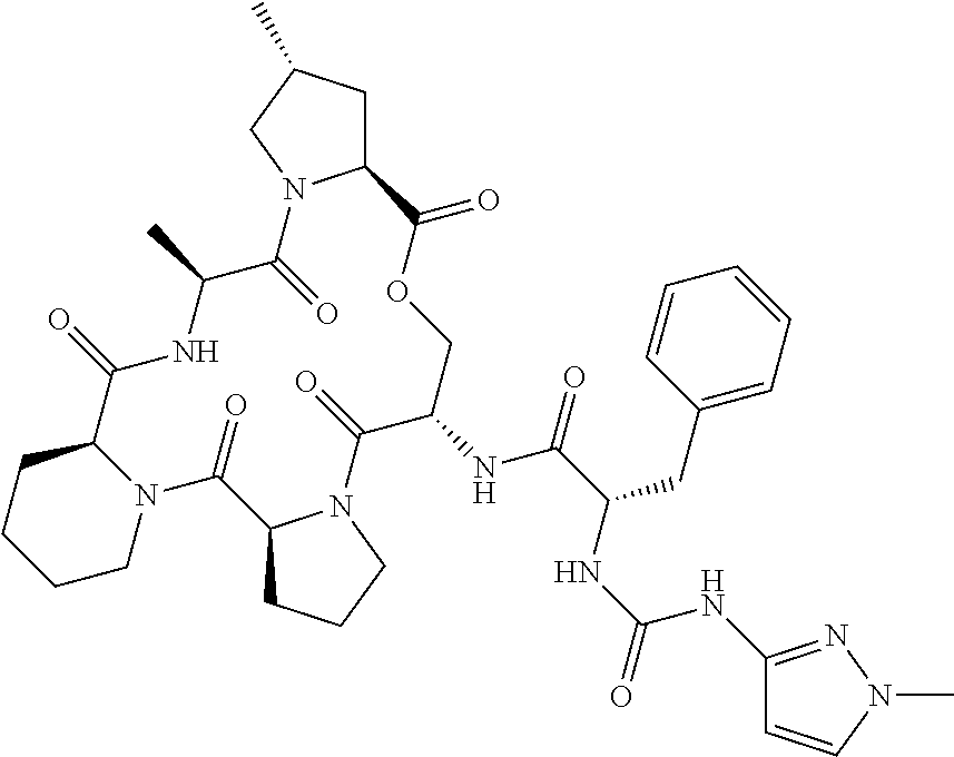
C12CC(C)CN1C(=O)C(C)NC(=O)C1CCCCN1C(=O)C1CCCN1C(=O)C(NC(=O)C(CC1=CC=CC=C1)NC(=O)NC1=NN(C)C=C1)COC2=O
